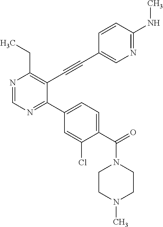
N1=CN=C(C2=CC=C(C(N3CCN(C)CC3)=O)C(Cl)=C2)C(C#CC2=CN=C(NC)C=C2)=C1CC
